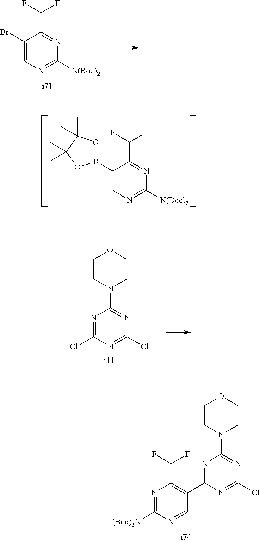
N1=C([(Boc)2N])N=CC(C2=NC(N3CCOCC3)=NC(Cl)=N2)=C1C(F)F.C1(B2OC(C)(C)C(C)(C)O2)=CN=C([N(Boc)2])N=C1C(F)F.N1=C(Cl)N=C(Cl)N=C1N1CCOCC1.C1(Br)=CN=C([N(Boc)2])N=C1C(F)F
